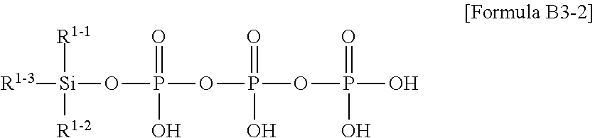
[R1-1][Si]([R1-2])([R1-3])OP(OP(OP(O)(=O)O)(=O)O)(=O)O
